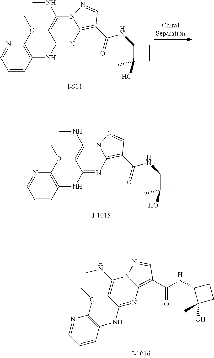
C1=CC(NC2=NC3=C(C(NC4C(O)(C)CC4)=O)C=NN3C(NC)=C2)=C(OC)N=C1.C1=CC(NC2=NC3=C(C(NC4C(O)(C)CC4)=O)C=NN3C(NC)=C2)=C(OC)N=C1.C1=CC(NC2=NC3=C(C(NC4C(O)(C)CC4)=O)C=NN3C(NC)=C2)=C(OC)N=C1
